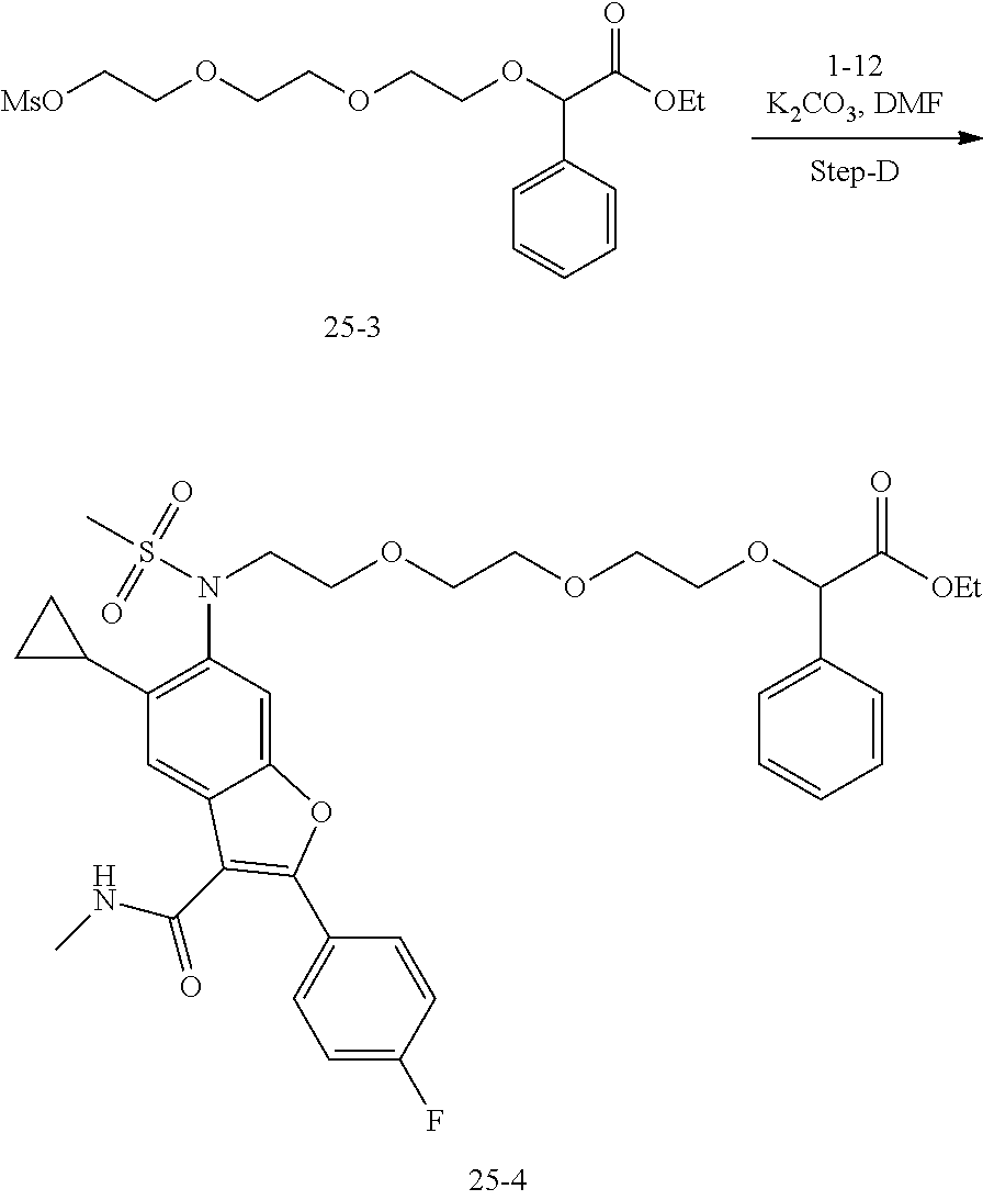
C(COC(C(=O)[OEt])C1=CC=CC=C1)OCCOCCN(S(C)(=O)=O)C1=C(C2CC2)C=C2C(=C1)OC(C1=CC=C(F)C=C1)=C2C(=O)NC.[MsO]CCOCCOCCOC(C(=O)[OEt])C1=CC=CC=C1
